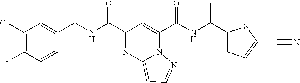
C1=CC(F)=C(Cl)C=C1CNC(=O)C1=NC2=CC=NN2C(C(NC(C2=CC=C(C#N)S2)C)=O)=C1
